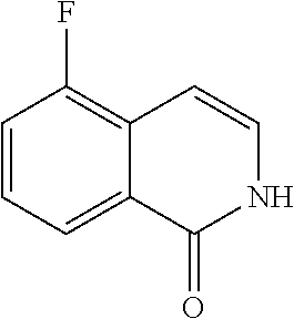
C1=CC=C2C(=C1F)C=CNC2=O
